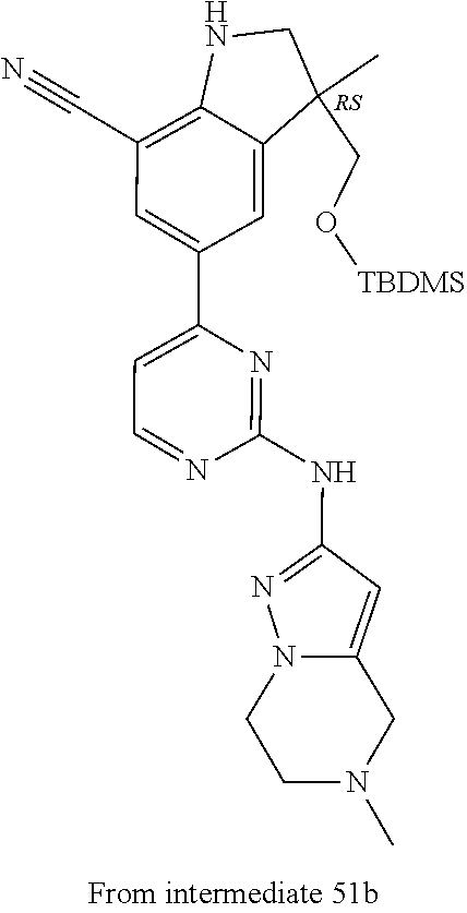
C1(NC2=NN3C(=C2)CN(C)CC3)=NC(C2=CC(C#N)=C3C(=C2)C(C)(CO[TBDMS])CN3)=CC=N1
